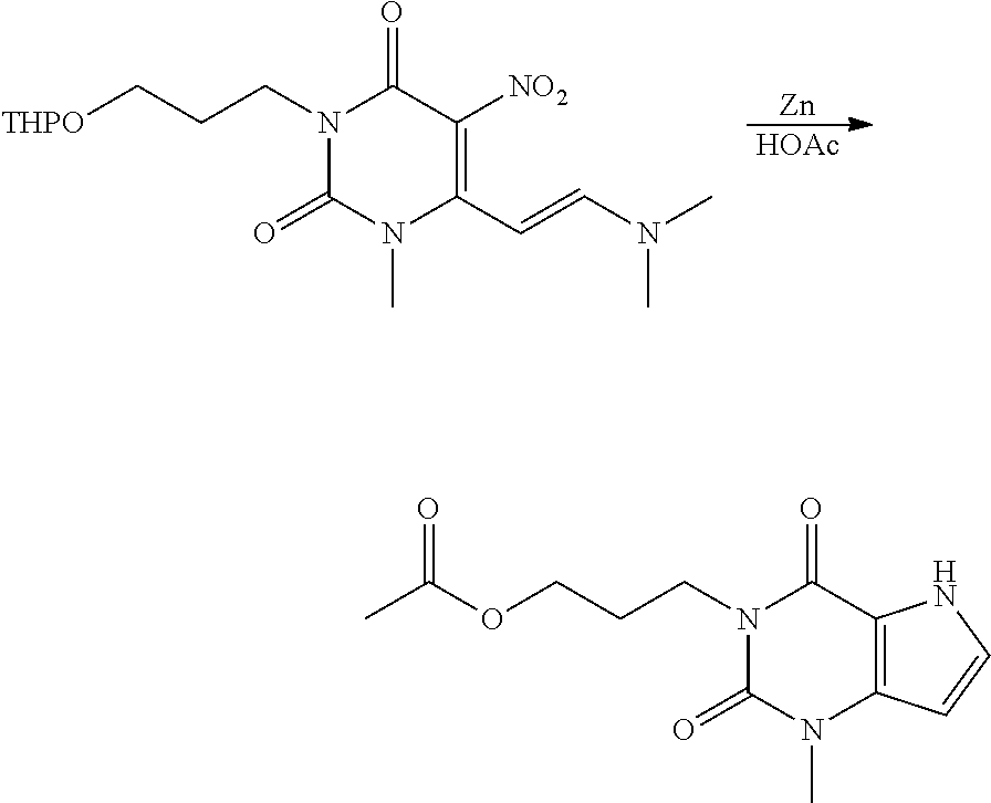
N1(CCC[THPO])C(=O)N(C)C(C=CN(C)C)=C([NO2])C1=O.[Zn].[HOAc].N1(CCCOC(C)=O)C(=O)N(C)C2=C(C1=O)NC=C2
